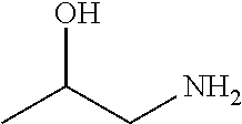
C(N)C(C)O
